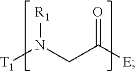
[T1]N(CC([E])=O)[R1]
